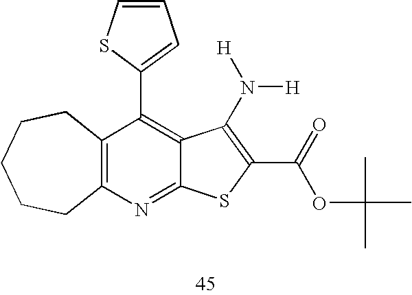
C12=C(N=C3C(=C1C1=CC=CS1)C(N([H])[H])=C(C(=O)OC(C)(C)C)S3)CCCCC2
